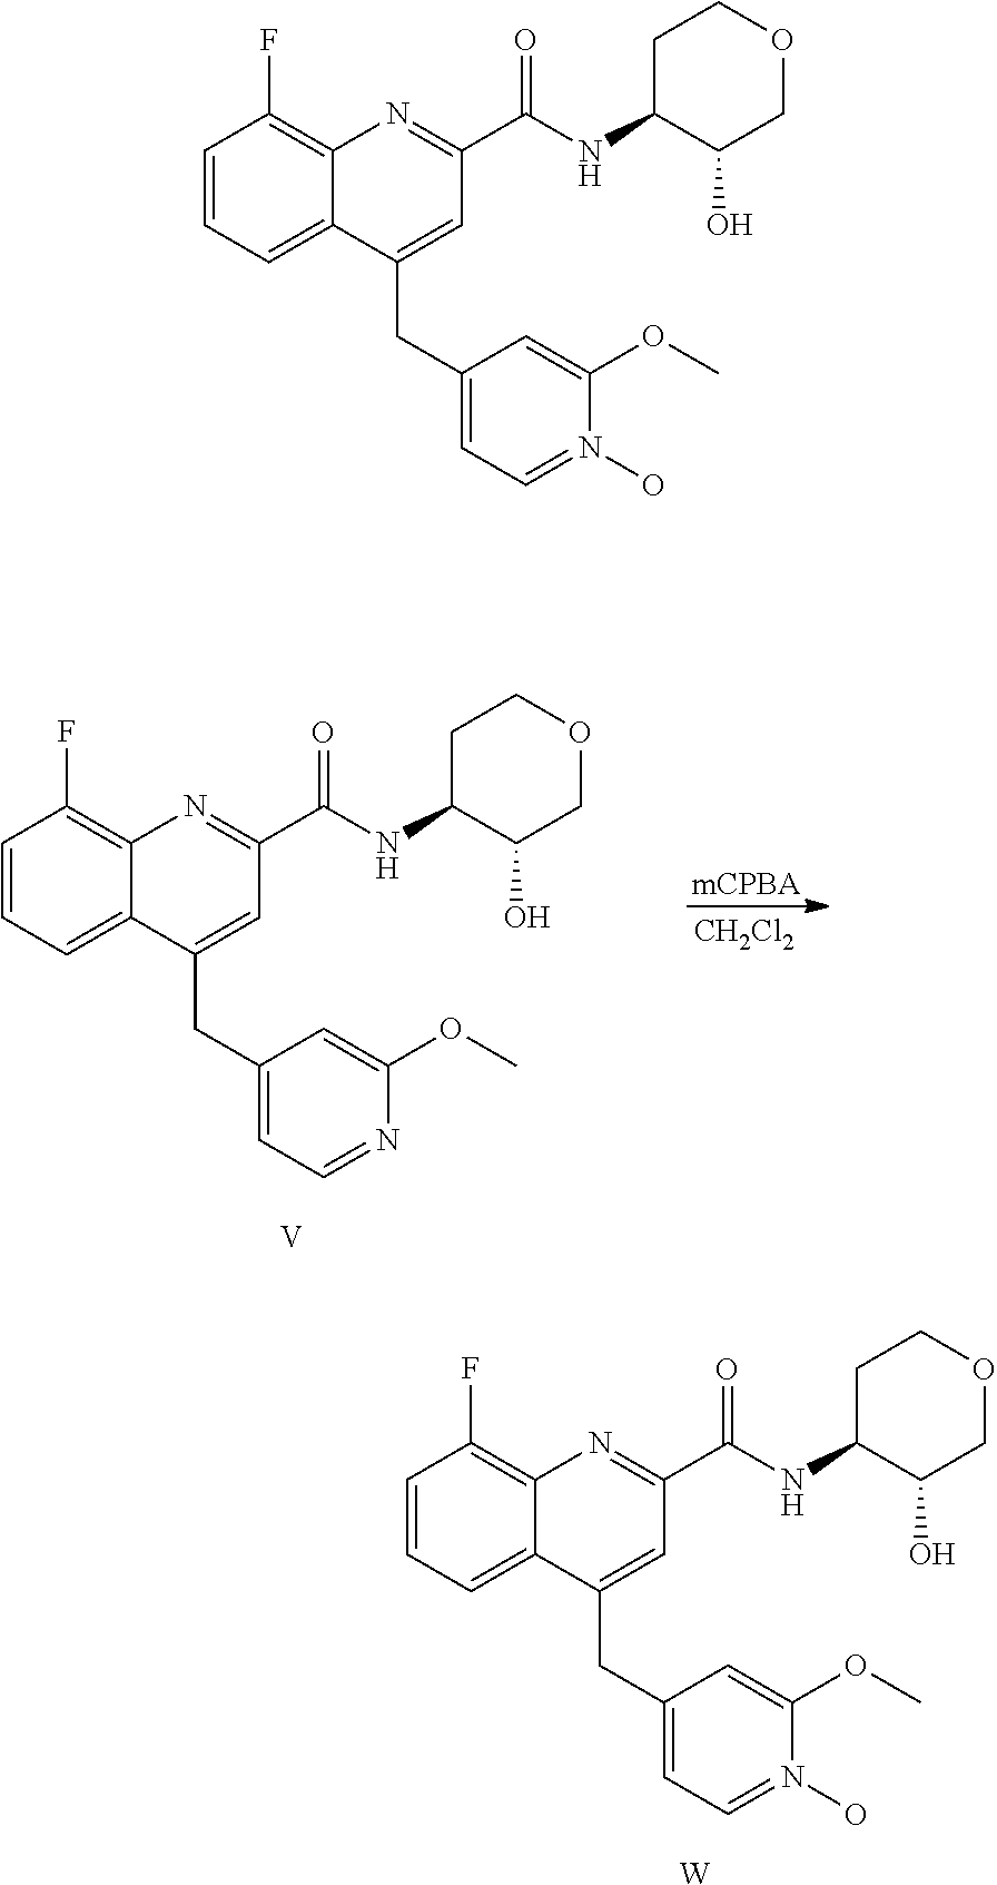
C1=CC=C2C(=C1F)N=C(C(NC1C(O)COCC1)=O)C=C2CC1=CC=N(O)C(OC)=C1.C1=CC=C2C(=C1F)N=C(C(NC1C(O)COCC1)=O)C=C2CC1=CC=N(O)C(OC)=C1.[W].C1=CC=C2C(=C1F)N=C(C(NC1C(O)COCC1)=O)C=C2CC1=CC=NC(OC)=C1.[mCPBA].[V].[CH2Cl2]
